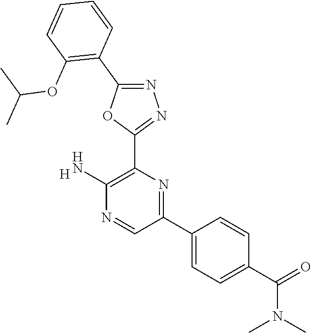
[H].C1(N)=C(C2=NN=C(C3=C(OC(C)C)C=CC=C3)O2)N=C(C2=CC=C(C(=O)N(C)C)C=C2)C=N1
